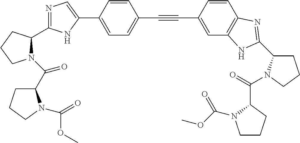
C1=C(C2=CN=C(C3N(C(C4CCCN4C(=O)OC)=O)CCC3)N2)C=CC(C#CC2=CC3=C(C=C2)N=C(C2CCCN2C(=O)C2N(C(OC)=O)CCC2)N3)=C1
